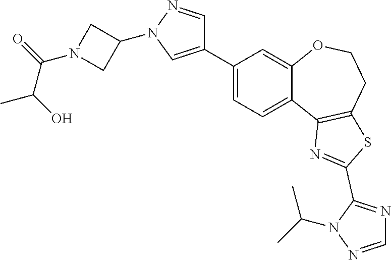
C1(C2=CN(C3CN(C(C(C)O)=O)C3)N=C2)=CC=C2C(=C1)OCCC1=C2N=C(C2=NC=NN2C(C)C)S1
